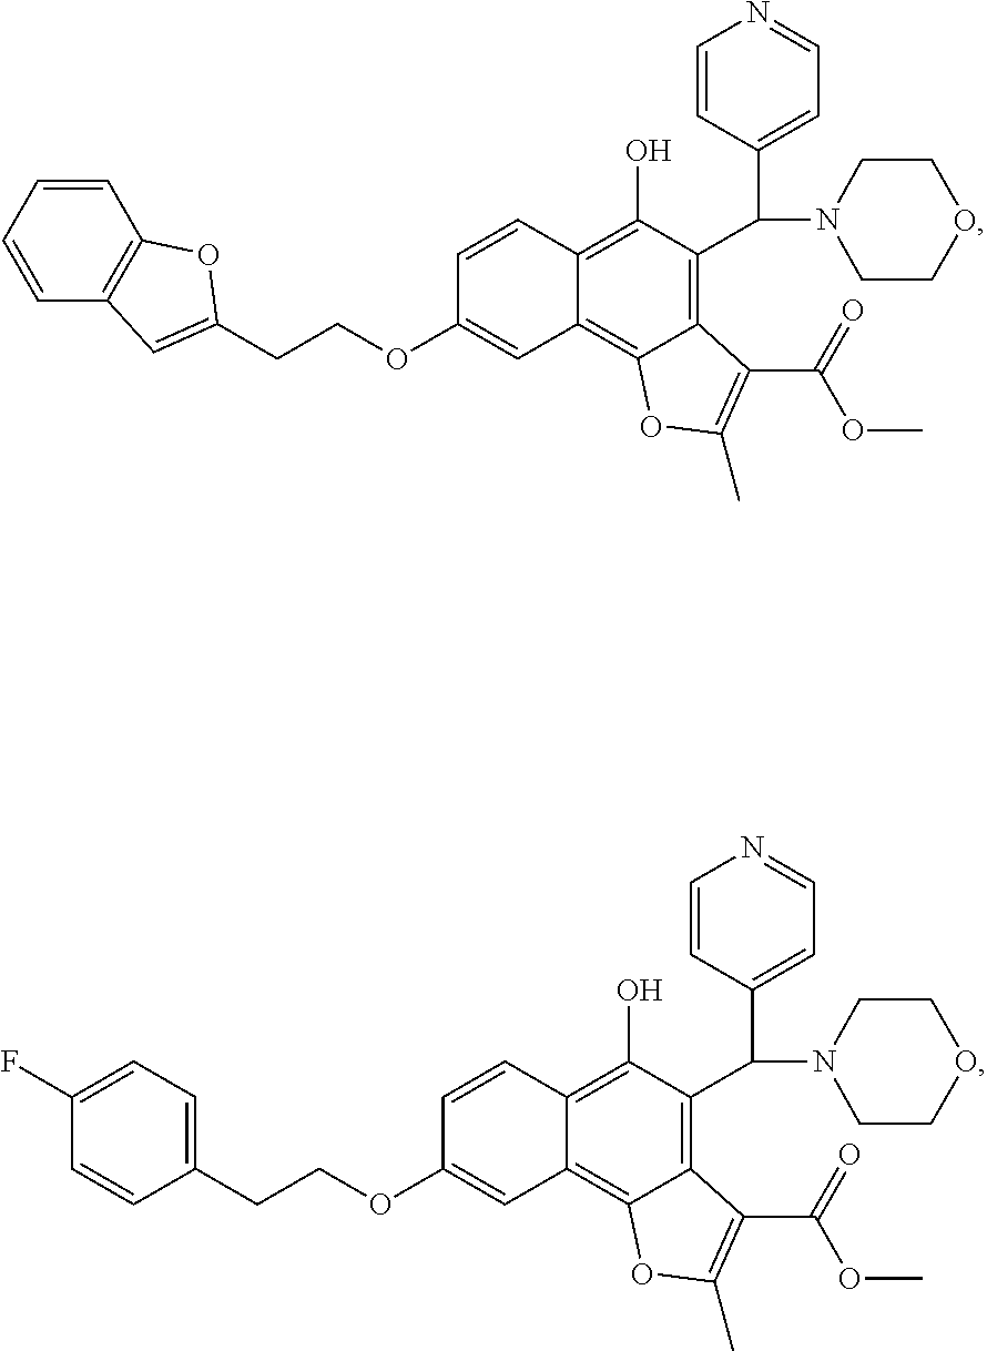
C1=CC2=C(O)C(C(C3=CC=NC=C3)N3CCOCC3)=C3C(=C2C=C1OCCC1=CC=C(F)C=C1)OC(C)=C3C(=O)OC.C1=CC2=C(O)C(C(C3=CC=NC=C3)N3CCOCC3)=C3C(=C2C=C1OCCC1=CC2=C(C=CC=C2)O1)OC(C)=C3C(=O)OC
